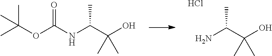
NC(C(O)(C)C)C.Cl.O(C(NC(C(O)(C)C)C)=O)C(C)(C)C
